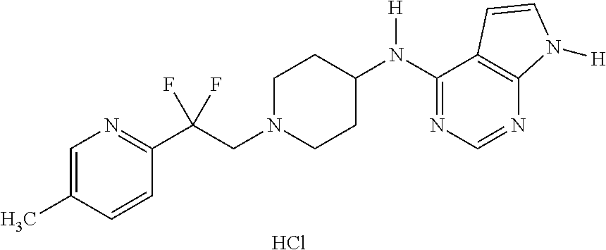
C1(N(C2CCN(CC(C3=NC=C(C)C=C3)(F)F)CC2)[H])=NC=NC2=C1C=CN2[H].Cl
